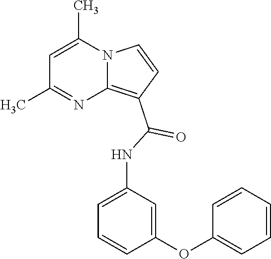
C1=C(C)N2C(=C(C(=O)NC3=CC=CC(OC4=CC=CC=C4)=C3)C=C2)N=C1C
